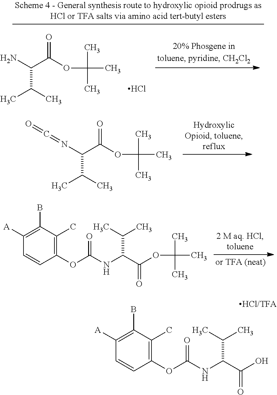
N(C(C(OC(C)(C)C)=O)C(C)C)=C=O.C1(OC(NC(C(O)=O)C(C)C)=O)=C(C)C(B)=C([A])C=C1.[HCl/TFA].NC(C(OC(C)(C)C)=O)C(C)C.Cl.C1(OC(NC(C(OC(C)(C)C)=O)C(C)C)=O)=C(C)C(B)=C([A])C=C1
